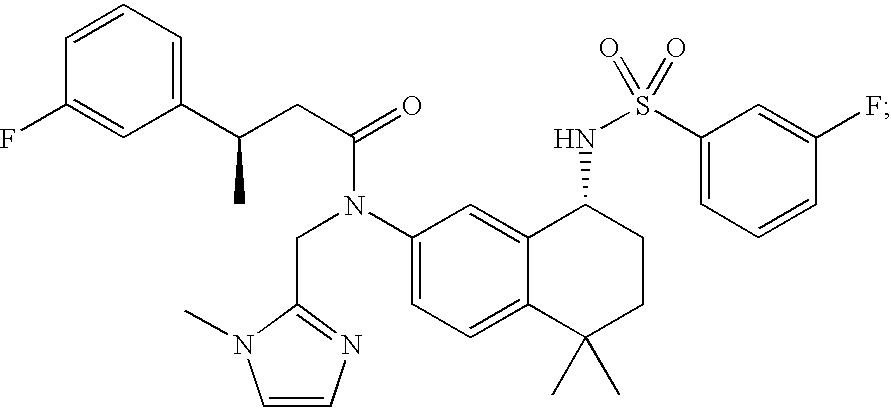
C1(C(CC(=O)N(C2=CC=C3C(=C2)C(NS(=O)(C2=CC=CC(F)=C2)=O)CCC3(C)C)CC2=NC=CN2C)C)=CC=CC(F)=C1
